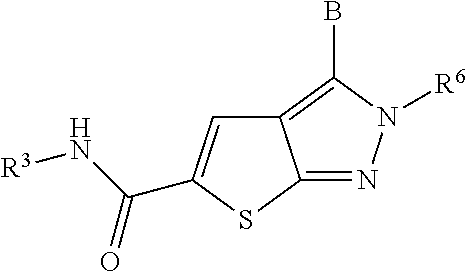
C12=C(B)N([R6])N=C1SC(C(N[R3])=O)=C2
